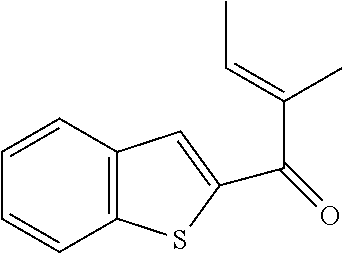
C1=CC2=C(C=C1)SC(C(C(C)=CC)=O)=C2
